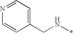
C1(CN*)=CC=NC=C1
